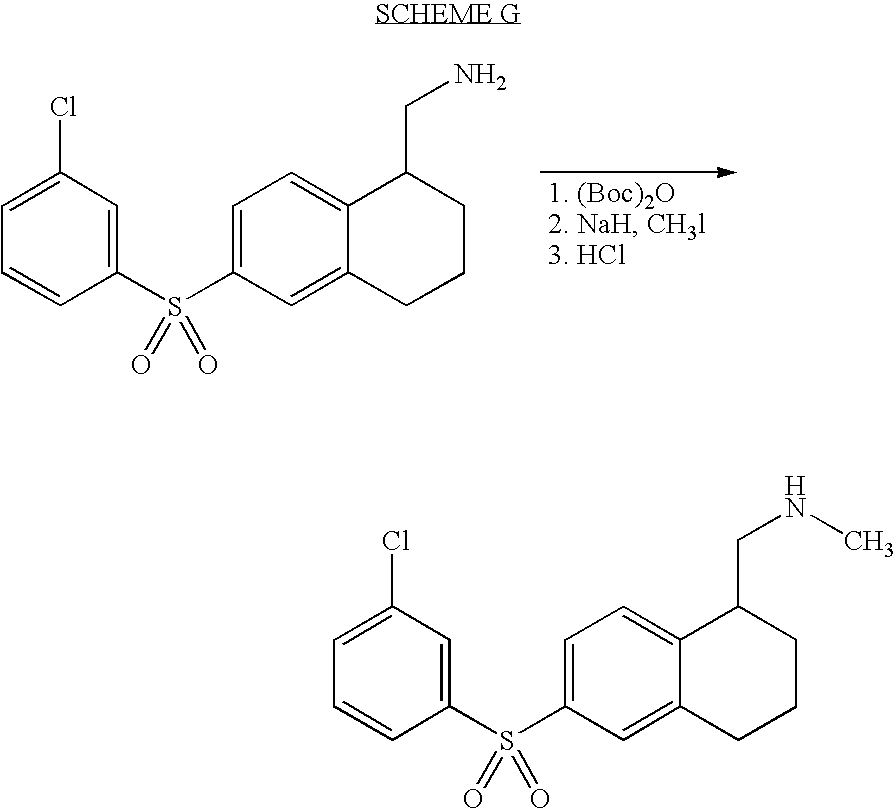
C1=C(Cl)C=C(S(C2=CC=C3C(=C2)CCCC3CN)(=O)=O)C=C1.C1=C(Cl)C=C(S(C2=CC=C3C(=C2)CCCC3CNC)(=O)=O)C=C1
